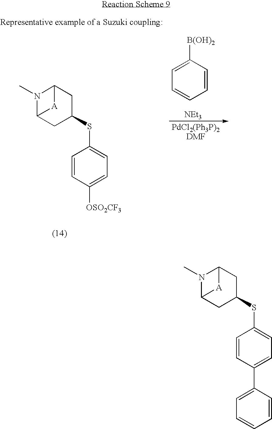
C1([B(OH)2])=CC=CC=C1.[NEt3].N1(C)C2CC(SC3=CC=C([OSO2CF3])C=C3)CC1[A]2.N1(C)C2CC(SC3=CC=C(C4=CC=CC=C4)C=C3)CC1[A]2
